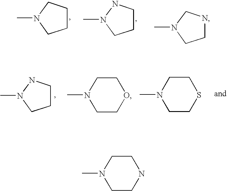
N1(C)CCCC1.N1(C)CCCN1.N1(C)CCNC1.N1(C)CCCN1.N1(C)CCOCC1.N1(C)CCSCC1.N1(C)CCNCC1
